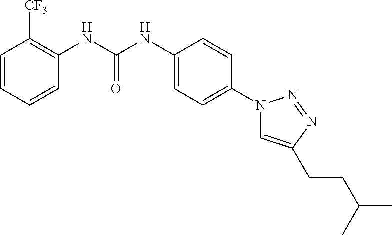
C1=CC=CC(NC(NC2=CC=C(N3C=C(CCC(C)C)N=N3)C=C2)=O)=C1[CF3]
